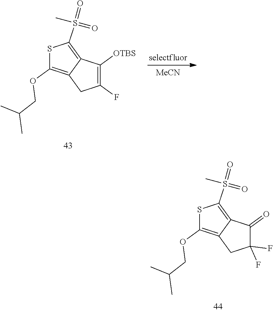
S1C(OCC(C)C)=C2C(=C1S(=O)(C)=O)C(=O)C(F)(F)C2.S1C(OCC(C)C)=C2C(=C1S(=O)(C)=O)C([OTBS])=C(F)C2.[MeCN]
